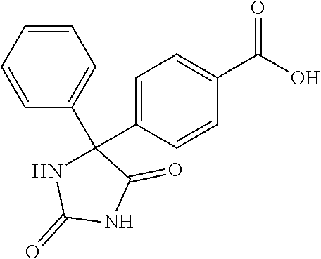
C1=C(C2(C3=CC=CC=C3)NC(=O)NC2=O)C=CC(C(O)=O)=C1
